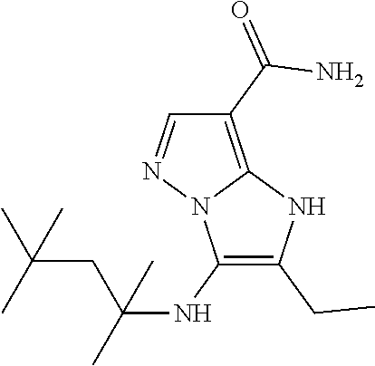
C1(NC(C)(CC(C)(C)C)C)=C(CC)NC2=C(C(=O)N)C=NN12
